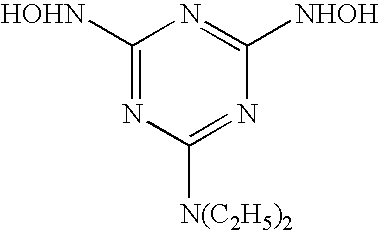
C1([HOHN])=NC([N(C2H5)2])=NC([NHOH])=N1
